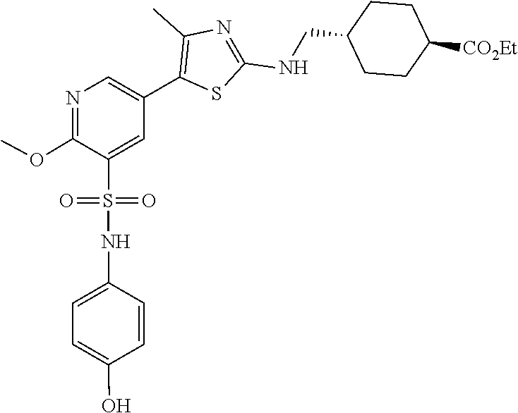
COC1=NC=C(C2=C(C)N=C(NCC3CCC([CO2Et])CC3)S2)C=C1S(NC1=CC=C(O)C=C1)(=O)=O
